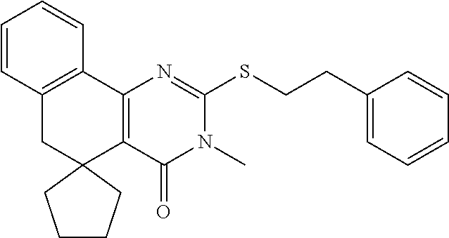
C12=C(C3=C(CC14CCCC4)C=CC=C3)N=C(SCCC1=CC=CC=C1)N(C)C2=O
